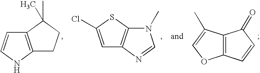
C12=C(NC=C1)CCC2(C)C.C12=C(SC(Cl)=C1)N(C)C=N2.C12=C(C=CC1=O)OC=C2C
